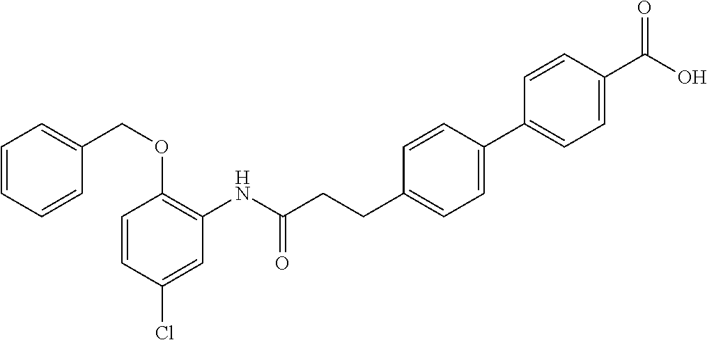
C1=CC(Cl)=CC(NC(CCC2=CC=C(C3=CC=C(C(O)=O)C=C3)C=C2)=O)=C1OCC1=CC=CC=C1
